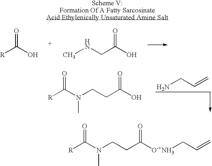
NCC=C.[R]C(N(CCC(O)=O)C)=O.[R]C(O)=O.CNCC(O)=O.[R]C(N(CCC([O-+NH3]CC=C)=O)C)=O
